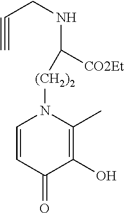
C1=CC(=O)C(O)=C(C)N1[(CH2)2]C(NCC#C)[CO2Et]
